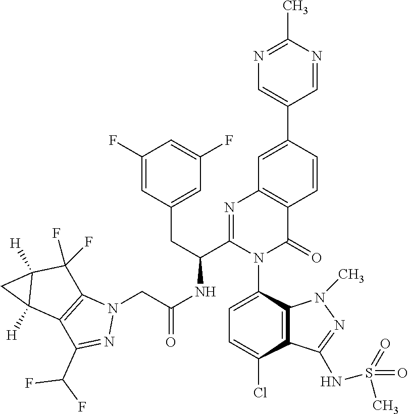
N1=C(C)N=CC(C2=CC3=C(C=C2)C(=O)N(C2=CC=C(Cl)C4=C2N(C)N=C4NS(=O)(=O)C)C(C(CC2=CC(F)=CC(F)=C2)NC(=O)CN2C4=C(C(C(F)F)=N2)C2([H])C([H])(C4(F)F)C2)=N3)=C1
